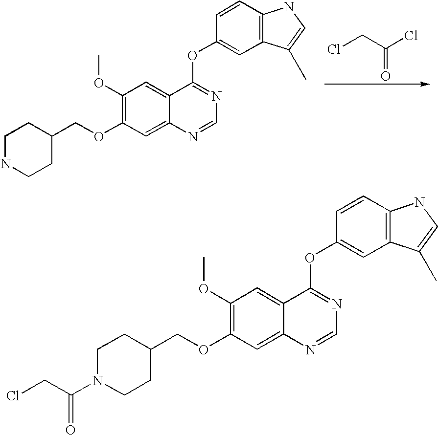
C1NCCC(COC2=C(OC)C=C3C(=C2)N=CN=C3OC2=CC3=C(C=C2)NC=C3C)C1.ClC(CCl)=O.C1N(C(CCl)=O)CCC(COC2=C(OC)C=C3C(=C2)N=CN=C3OC2=CC3=C(C=C2)NC=C3C)C1
